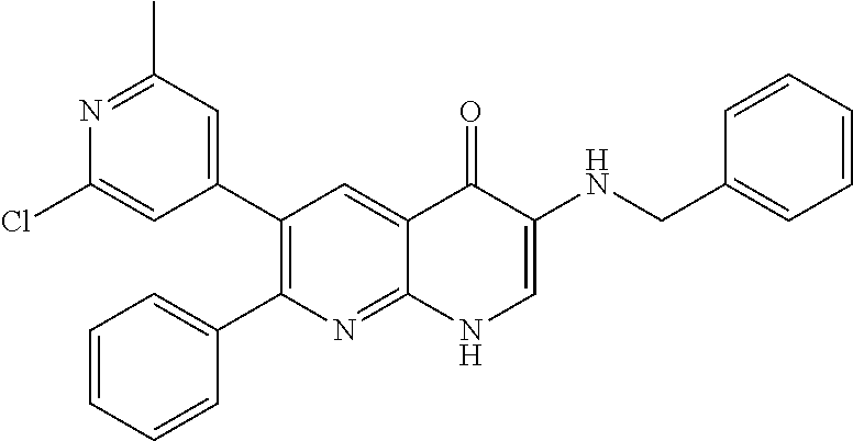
N1=C(C)C=C(C2=C(C3=CC=CC=C3)N=C3C(=C2)C(=O)C(NCC2=CC=CC=C2)=CN3)C=C1Cl
